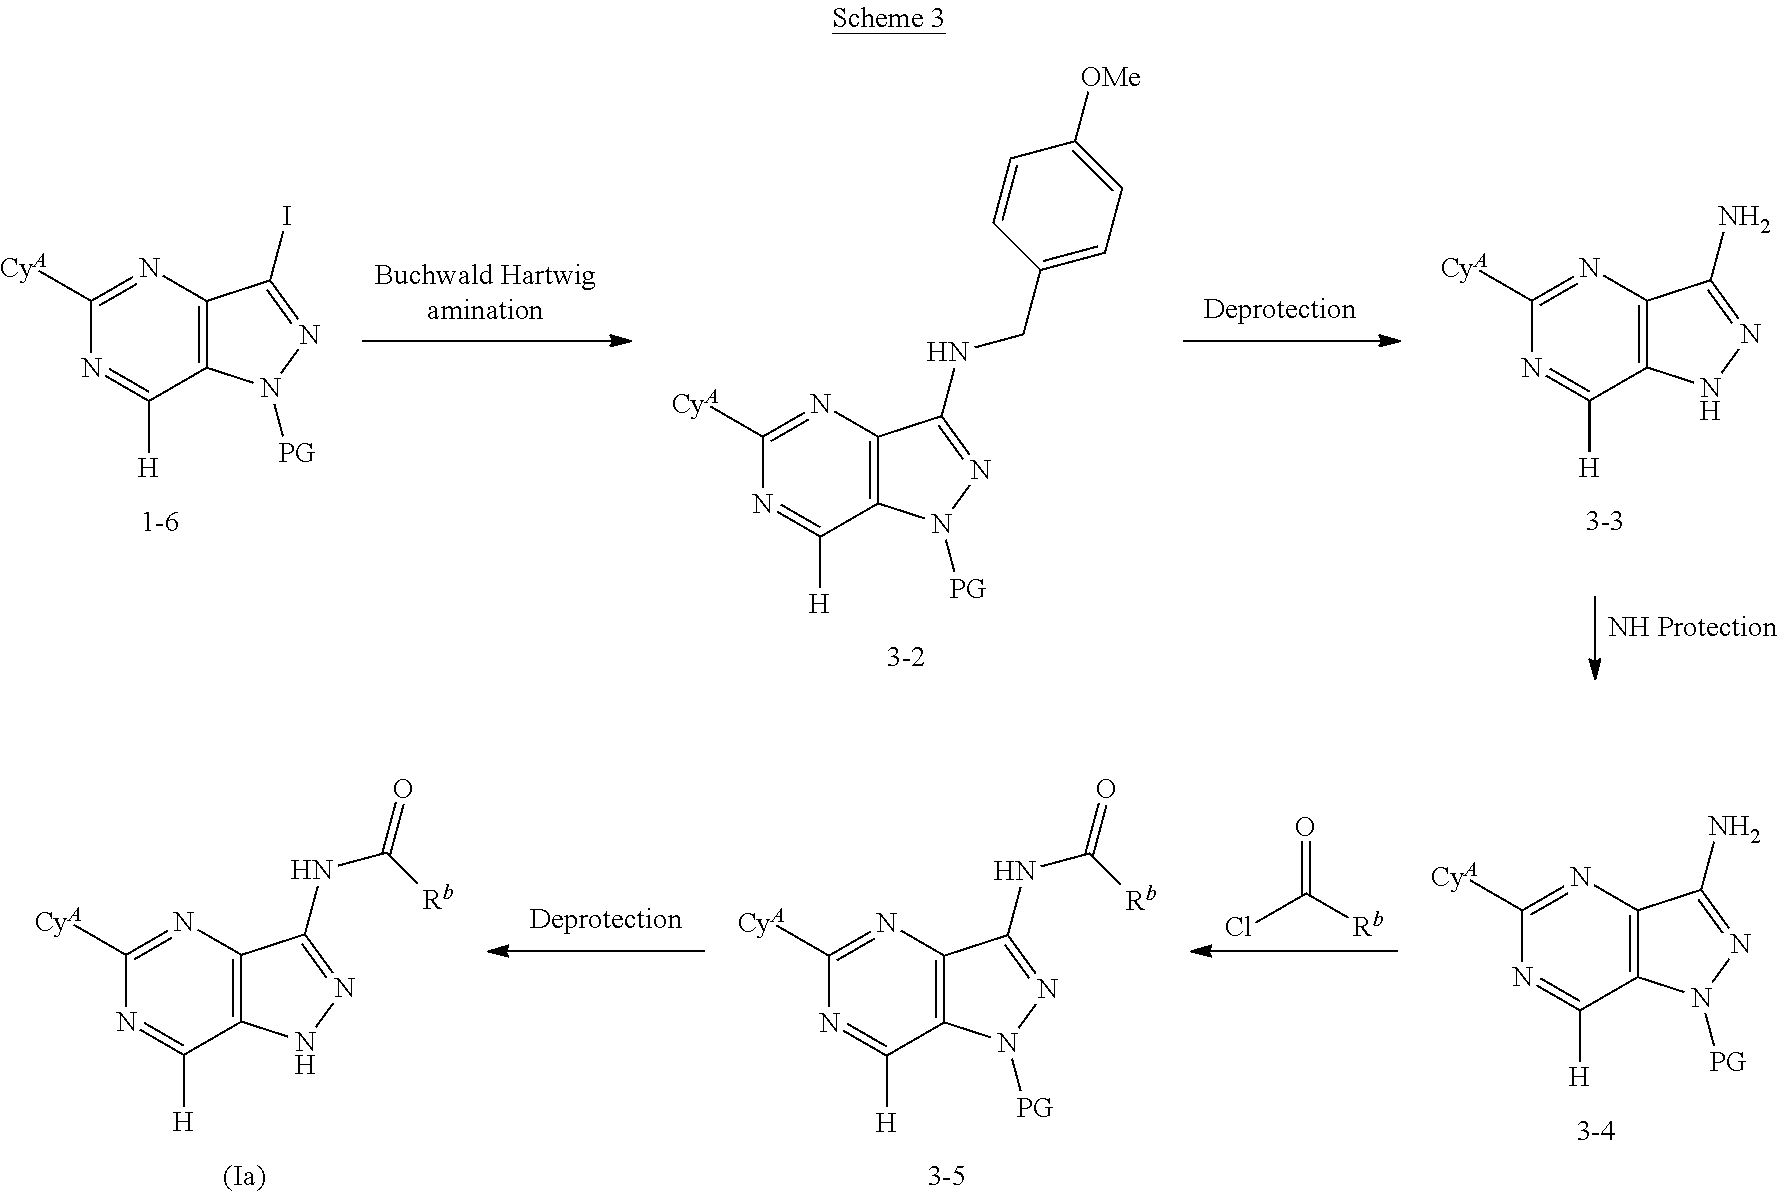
ClC([Rb])=O.N1=C([H])C2=C(N=C1[CyA])C(N)=NN2[PG].N1=C([H])C2=C(N=C1[CyA])C(NC(=O)[Rb])=NN2[PG].N1=C([H])C2=C(N=C1[CyA])C(NC(=O)[Rb])=NN2.N1=C([H])C2=C(N=C1[CyA])C(N)=NN2.N1=C([H])C2=C(N=C1[CyA])C(NCC1=CC=C([OMe])C=C1)=NN2[PG].N1=C([H])C2=C(N=C1[CyA])C(I)=NN2[PG]
